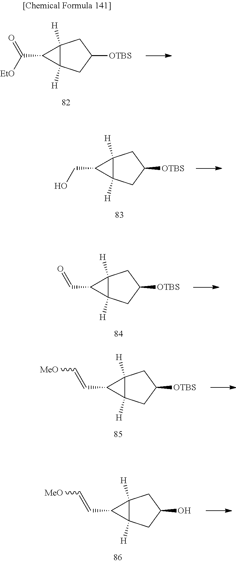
OC1CC2([H])C([H])(C1)C2C=C[MeO].[OTBS]C1CC2([H])C([H])(C1)C2C=C[MeO].[OTBS]C1CC2([H])C([H])(C1)C2C=O.[OTBS]C1CC2([H])C([H])(C1)C2CO.[OTBS]C1CC2([H])C([H])(C1)C2C([EtO])=O
